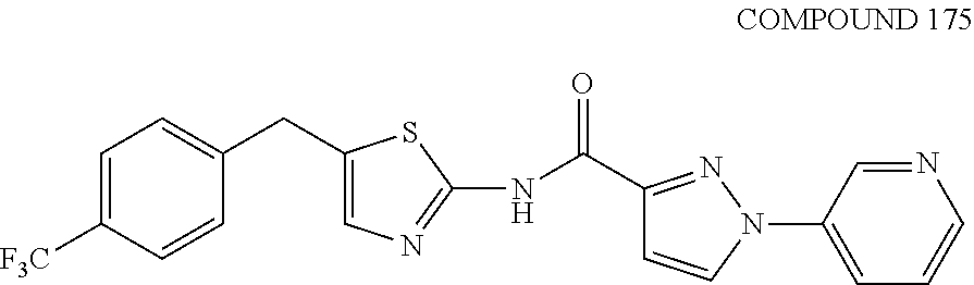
C1(CC2=CC=C([F3C])C=C2)=CN=C(NC(=O)C2=NN(C3=CC=CN=C3)C=C2)S1
